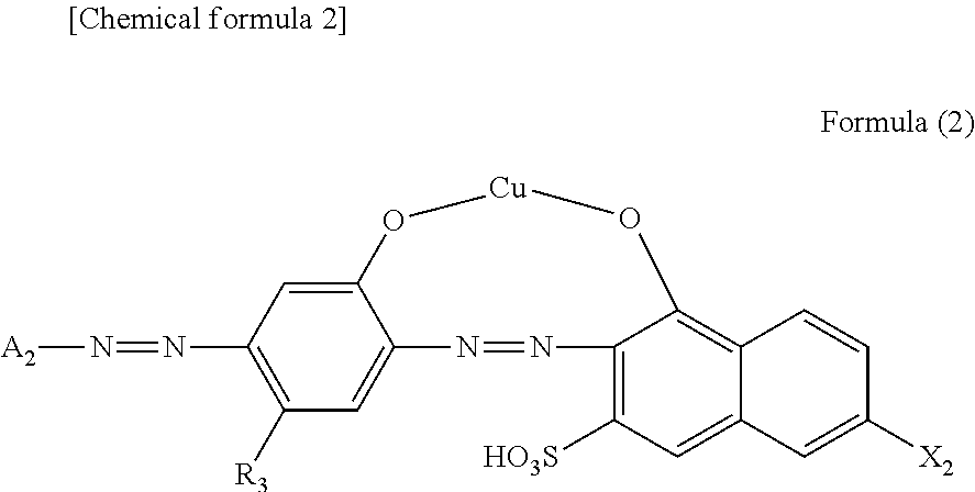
[A2]N=NC1=C([R3])C=C2C(=C1)O[Cu]OC1=C3C(=CC([HO3S])=C1N=N2)C=C([X2])C=C3
